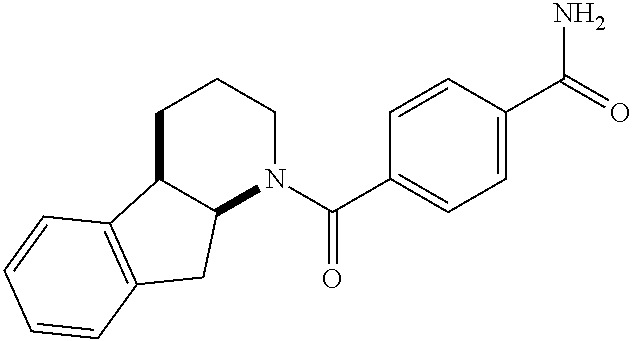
C12C(CCCN1C(C1=CC=C(C(=O)N)C=C1)=O)C1=C(C2)C=CC=C1
